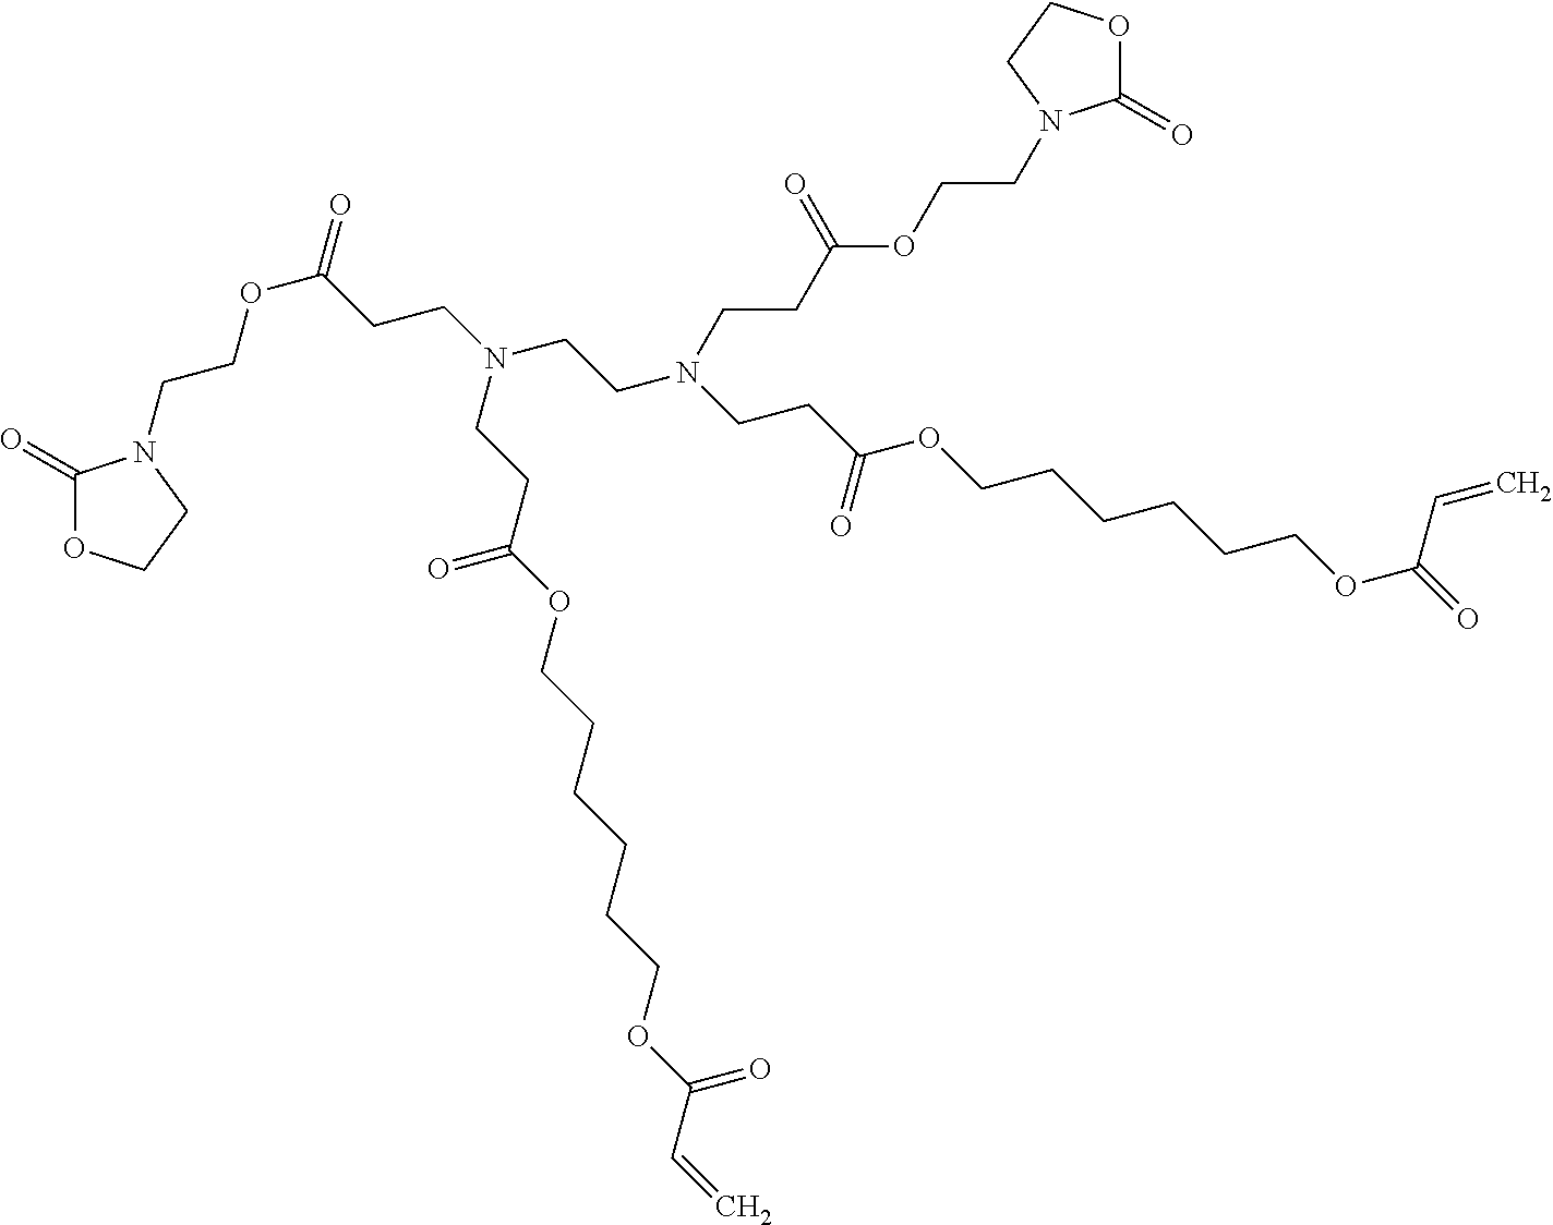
N(CCC(OCCCCCCOC(C=C)=O)=O)(CCN(CCC(OCCCCCCOC(=O)C=C)=O)CCC(OCCN1C(=O)OCC1)=O)CCC(=O)OCCN1C(=O)OCC1
